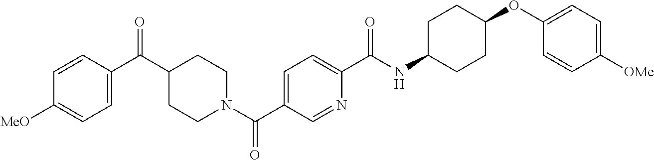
C1=C(C(C2CCN(C(C3=CC=C(C(NC4CCC(OC5=CC=C([OMe])C=C5)CC4)=O)N=C3)=O)CC2)=O)C=CC([MeO])=C1
